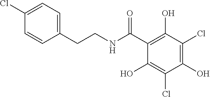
ClC1=CC=C(CCNC(C2=C(O)C(Cl)=C(O)C(Cl)=C2O)=O)C=C1
